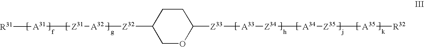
C1CC([Z32][A32][Z31][A31][R31])COC1[Z33][A33][Z34][A34][Z35][A35][R32]
